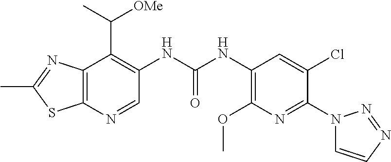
C1=CN(C2=NC(OC)=C(NC(NC3=C(C(C)[OMe])C4=C(SC(C)=N4)N=C3)=O)C=C2Cl)N=N1
